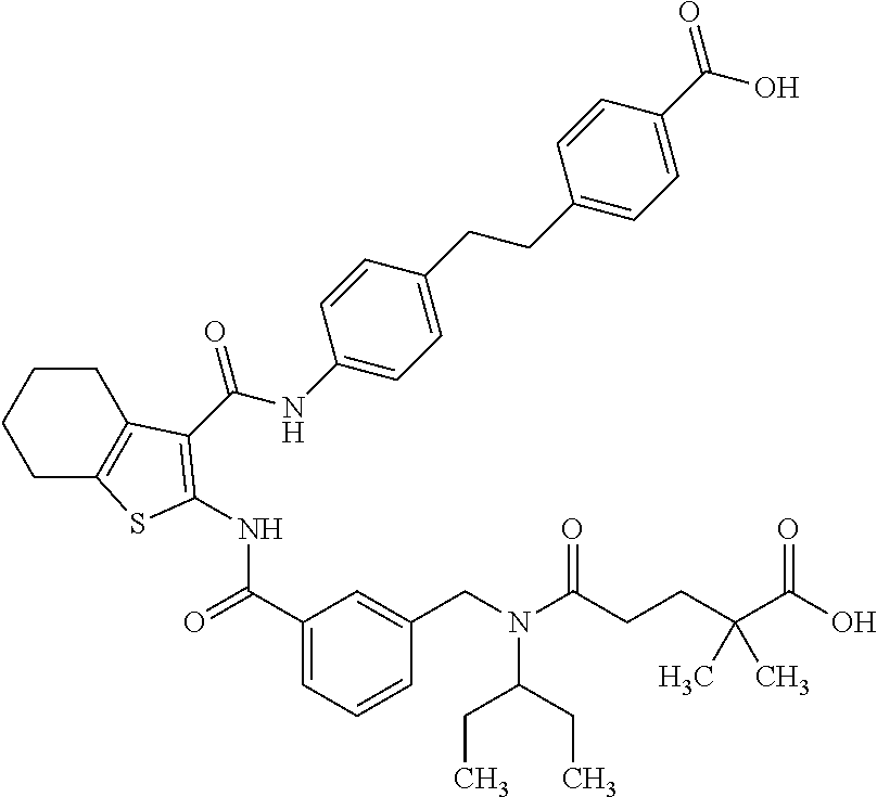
C1(C(=O)NC2=C(C(=O)NC3=CC=C(CCC4=CC=C(C(=O)O)C=C4)C=C3)C3=C(CCCC3)S2)=CC=CC(CN(C(CCC(C)(C(=O)O)C)=O)C(CC)CC)=C1
